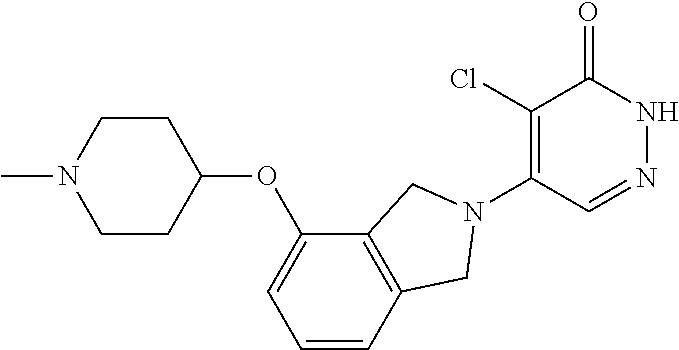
C1(Cl)=C(N2CC3=C(C(OC4CCN(C)CC4)=CC=C3)C2)C=NNC1=O
